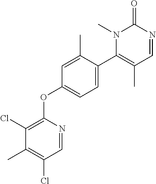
N1(C)C(C2=CC=C(OC3=C(Cl)C(C)=C(Cl)C=N3)C=C2C)=C(C)C=NC1=O
